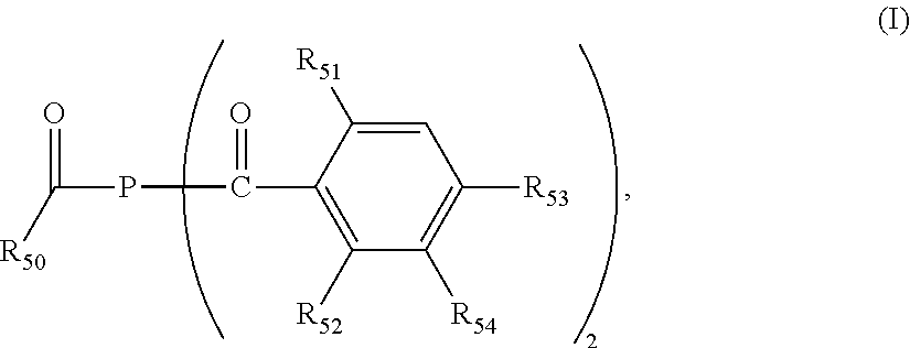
C1(C(PC([R50])=O)=O)=C([R52])C([R54])=C([R53])C=C1[R51]
